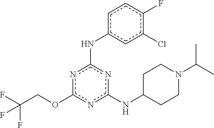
n1c(OCC(F)(F)F)nc(Nc2cc(Cl)c(F)cc2)nc1NC1CCN(C(C)C)CC1
